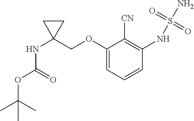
C1(COC2=CC=CC(NS(N)(=O)=O)=C2[CN])(NC(OC(C)(C)C)=O)CC1
